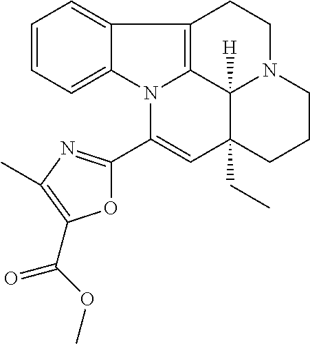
C1=CC=C2C(=C1)C1=C3N2C(C2=NC(C)=C(C(OC)=O)O2)=CC2(CC)C3([H])N(CC1)CCC2
